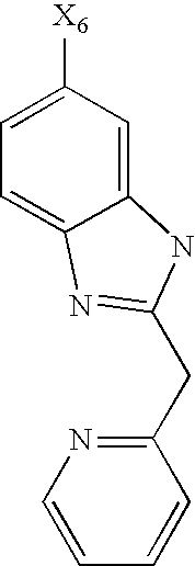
C1(CC2=NC3=CC=C([X6])C=C3N2)=NC=CC=C1
